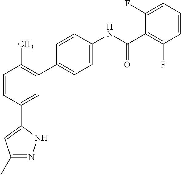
C1=CC(C2=CC(C)=NN2)=CC(C2=CC=C(NC(C3=C(F)C=CC=C3F)=O)C=C2)=C1C
